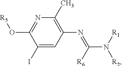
C1(I)=CC(N=C(N([R1])[R2])[R6])=C(C)N=C1O[R5]
